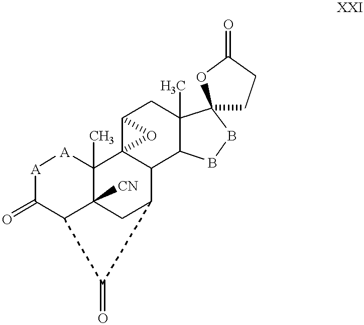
[A]1C(=O)C2C3([CN])C(C)([A]1)C14C(C(C3)C2=O)C2C(C)(CC1O4)C1(BB2)CCC(=O)O1
